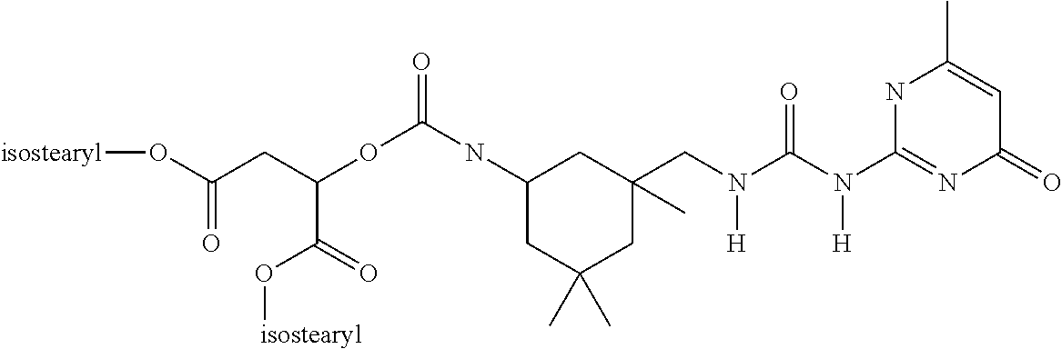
N(C(N(CC1(C)CC(NC(OC(C(=O)O[isostearyl])CC(O[isostearyl])=O)=O)CC(C)(C)C1)[H])=O)([H])C1=NC(=O)C=C(C)N1
